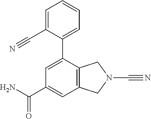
C1=C(C#N)C(C2=CC(C(N)=O)=CC3=C2CN(C#N)C3)=CC=C1
